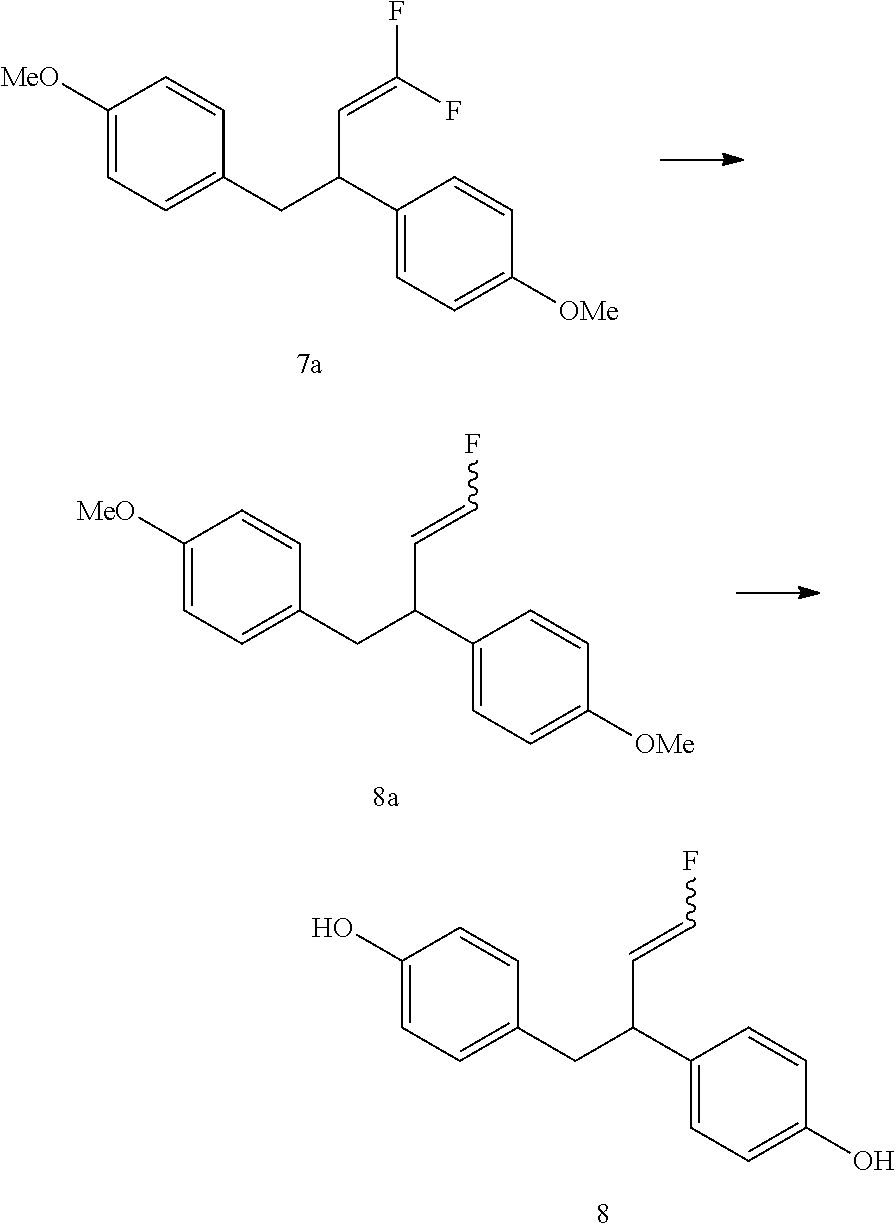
C1([MeO])=CC=C(CC(C2=CC=C([OMe])C=C2)C=C(F)F)C=C1.C1([MeO])=CC=C(CC(C2=CC=C([OMe])C=C2)C=CF)C=C1.C1(O)=CC=C(CC(C2=CC=C(O)C=C2)C=CF)C=C1
